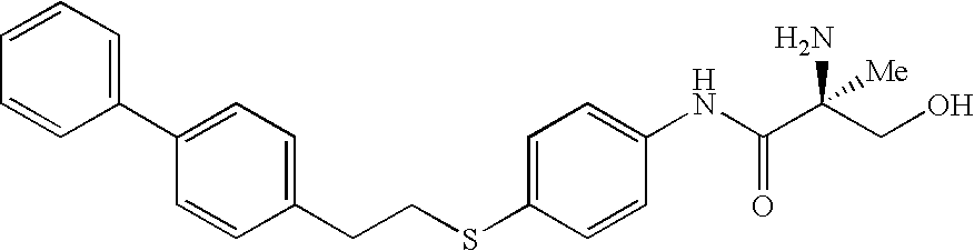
C1=CC=CC(C2=CC=C(CCSC3=CC=C(NC(C(CO)(N)[Me])=O)C=C3)C=C2)=C1
